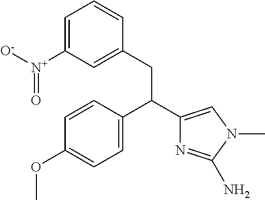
C1=CC(C(C2=CN(C)C(N)=N2)CC2=CC([N+]([O-])=O)=CC=C2)=CC=C1OC
